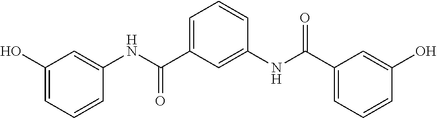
C1(O)=CC=CC(NC(C2=CC=CC(NC(C3=CC=CC(O)=C3)=O)=C2)=O)=C1
